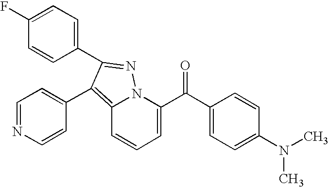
C1(F)=CC=C(C2=NN3C(=C2C2=CC=NC=C2)C=CC=C3C(C2=CC=C(N(C)C)C=C2)=O)C=C1
